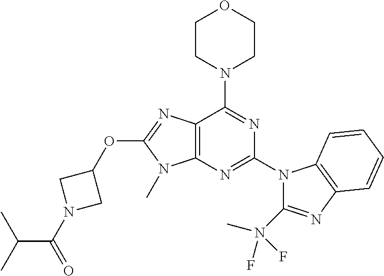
C12=C(N=C(N3C(N(C)(F)F)=NC4=C3C=CC=C4)N=C1N1CCOCC1)N(C)C(OC1CN(C(C(C)C)=O)C1)=N2
